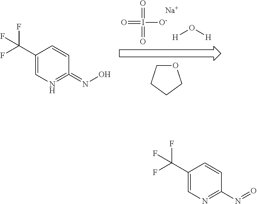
C1(C(F)(F)F)=CN=C(N=O)C=C1.[O-]I(=O)(=O)=O.[Na].[H]O[H].O1CCCC1.C1(C(F)(F)F)=CN=C(=NO)C=C1
